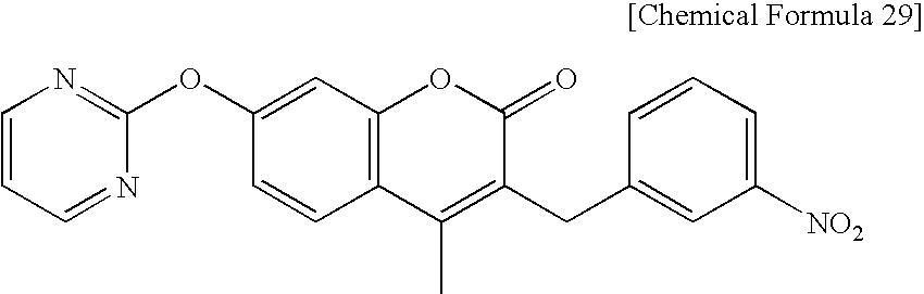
C1=CC=NC(OC2=CC3=C(C=C2)C(C)=C(CC2=CC([NO2])=CC=C2)C(=O)O3)=N1
